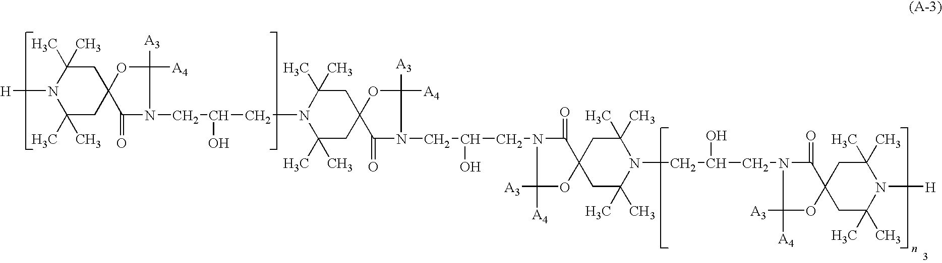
C1(C)(C)CC2(CC(C)(C)N1[H])OC([A3])([A4])N(CC(O)CN1C(C)(C)CC3(CC1(C)C)OC([A3])([A4])N(CC(O)CN1C(=O)C4(CC(C)(C)N(CC(O)CN5C(=O)C6(CC(C)(C)N([H])C(C)(C)C6)OC5([A4])[A3])C(C)(C)C4)OC1([A4])[A3])C3=O)C2=O
